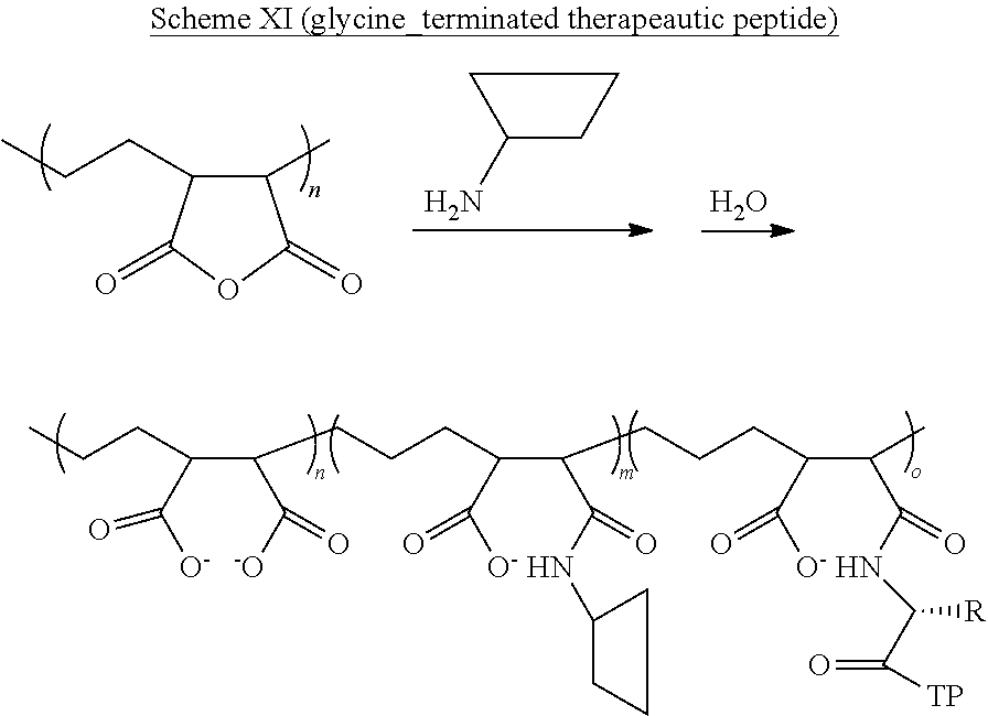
C1(C)C(CCC)C(=O)OC1=O.C1(N)CCC1.O.C(C(C([-O])=O)CCCC(C(C(NC1CCC1)=O)CCCC(C(C)C(NC(C(=O)[TP])[R])=O)C([O-])=O)C([O-])=O)(C([O-])=O)CCC
